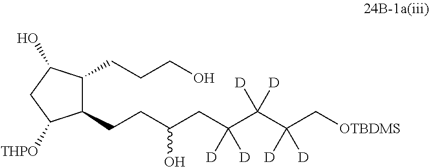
C(CC(C(C(C[OTBDMS])([D])[D])([D])[D])([D])[D])(CCC1C(CCCO)C(O)CC1[THPO])O
